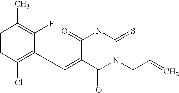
O=C1C(=CC2=C(Cl)C=CC(C)=C2F)C(=O)N(CC=C)C(=S)N1
